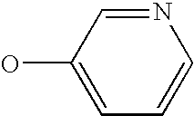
OC1=CC=CN=C1
